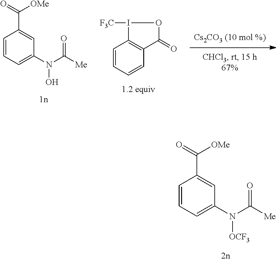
N(C([Me])=O)([OCF3])C1=CC=CC(C(=O)[OMe])=C1.C1=CC=CC2=C1I([F3C])OC2=O.N(C([Me])=O)(O)C1=CC=CC(C(=O)[OMe])=C1
